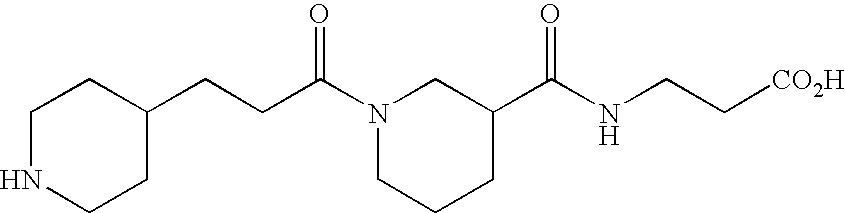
C1NCCC(CCC(N2CCCC(C(NCC[CO2H])=O)C2)=O)C1
